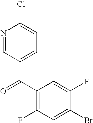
N1=CC(C(C2=C(F)C=C(Br)C(F)=C2)=O)=CC=C1Cl
